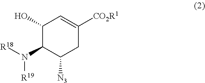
N(C1C(O)C=C([CO2R1])CC1[N3])([R18])[R19]
